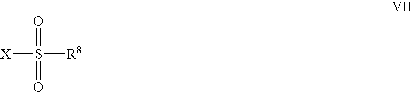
[X]S([R8])(=O)=O
